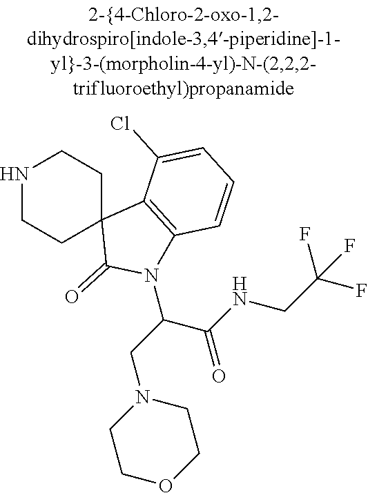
N1CCC2(CC1)C(=O)N(C(C(NCC(F)(F)F)=O)CN1CCOCC1)C1=C2C(Cl)=CC=C1
